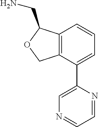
C12=C(C(C3=CN=CC=N3)=CC=C1)COC2CN
